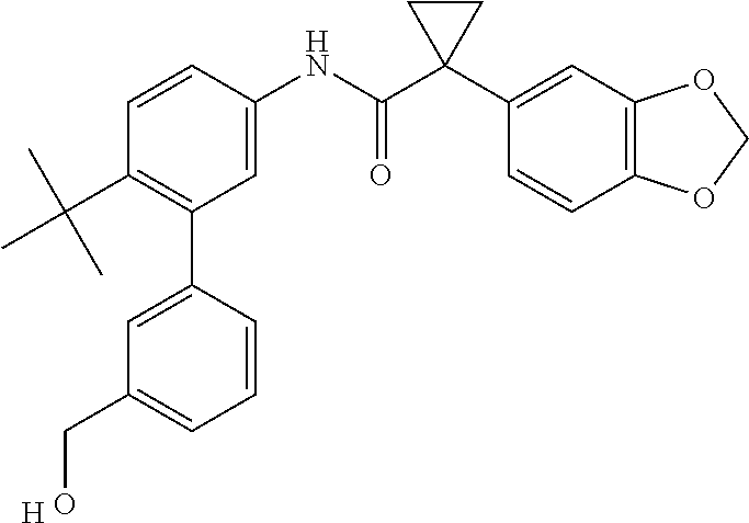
C1=C(NC(C2(C3=CC4=C(C=C3)OCO4)CC2)=O)C=CC(C(C)(C)C)=C1C1=CC(CO)=CC=C1.[H]
